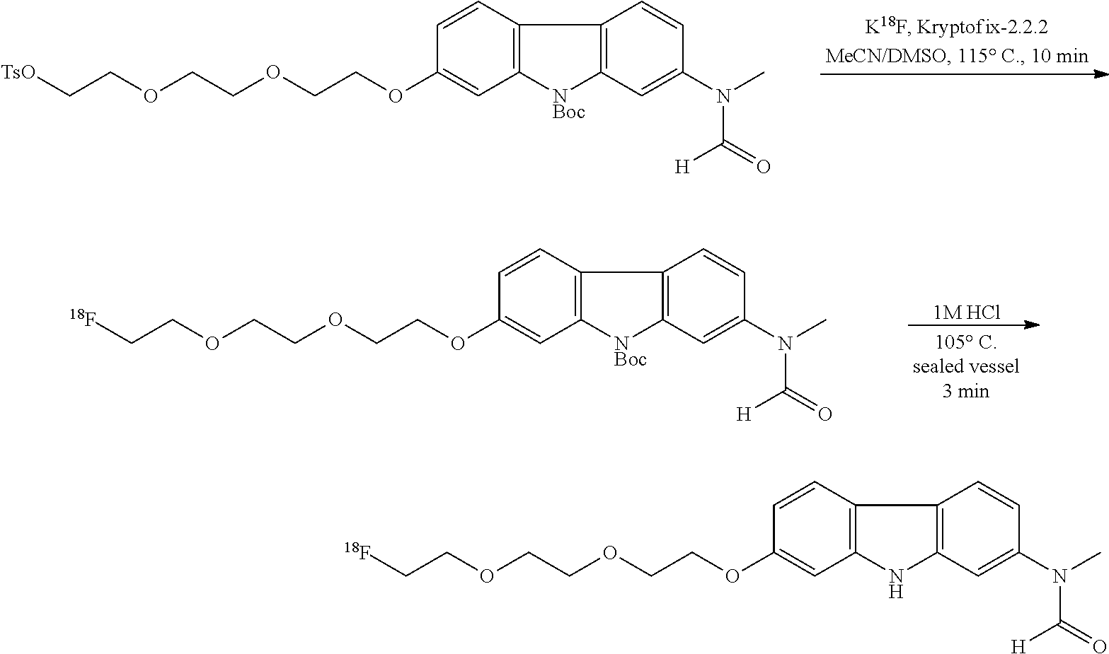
O(CCOCCOC1=CC2=C(C=C1)C1=C([NBoc]2)C=C(N(C)C(=O)[H])C=C1)CC[TsO].[1M HCl].O(CCOCCOC1=CC2=C(C=C1)C1=C([NBoc]2)C=C(N(C)C(=O)[H])C=C1)CC[18F].O(CCOCCOC1=CC2=C(C=C1)C1=C(N2)C=C(N(C)C(=O)[H])C=C1)CC[18F]
